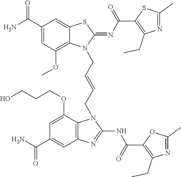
NC(C1=CC(OC)=C2C(=C1)SC(=NC(=O)C1=C(CC)N=C(C)S1)N2CC=CCN1C2=C(C=C(C(N)=O)C=C2OCCCO)N=C1NC(=O)C1=C(CC)N=C(C)O1)=O
